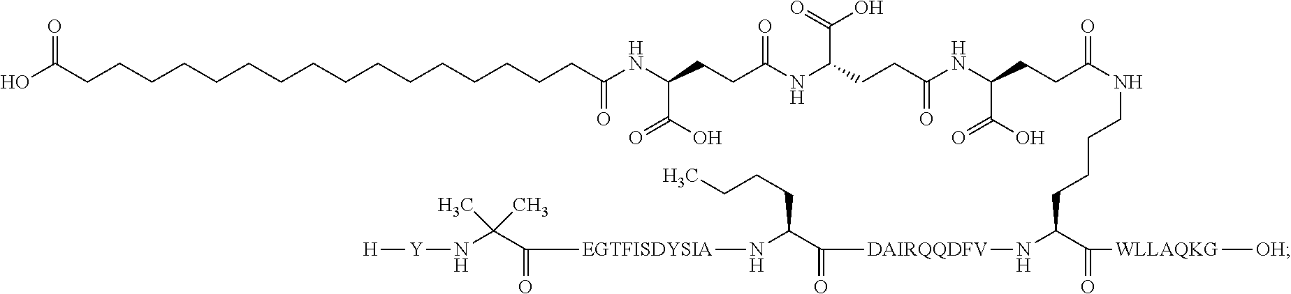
C(CCC(NC(CCC(NC(CCC(=O)NCCCCC(C(=O)[WLLAQKG][OH])N[DAIRQQDFV]C(C(N[EGTFISDYSIA]C(C(N[Y][H])(C)C)=O)CCCC)=O)C(=O)O)=O)C(O)=O)=O)(C(=O)O)NC(CCCCCCCCCCCCCCCCC(O)=O)=O
